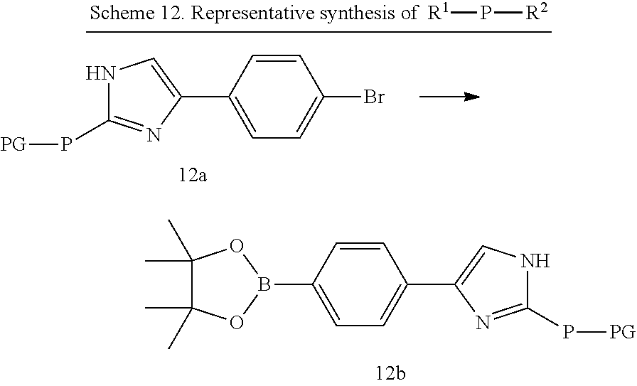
C1=CC(C2=CNC(P[PG])=N2)=CC=C1B1OC(C)(C)C(C)(C)O1.C1=CC(C2=CNC(P[PG])=N2)=CC=C1Br.[R1]P[R2]
